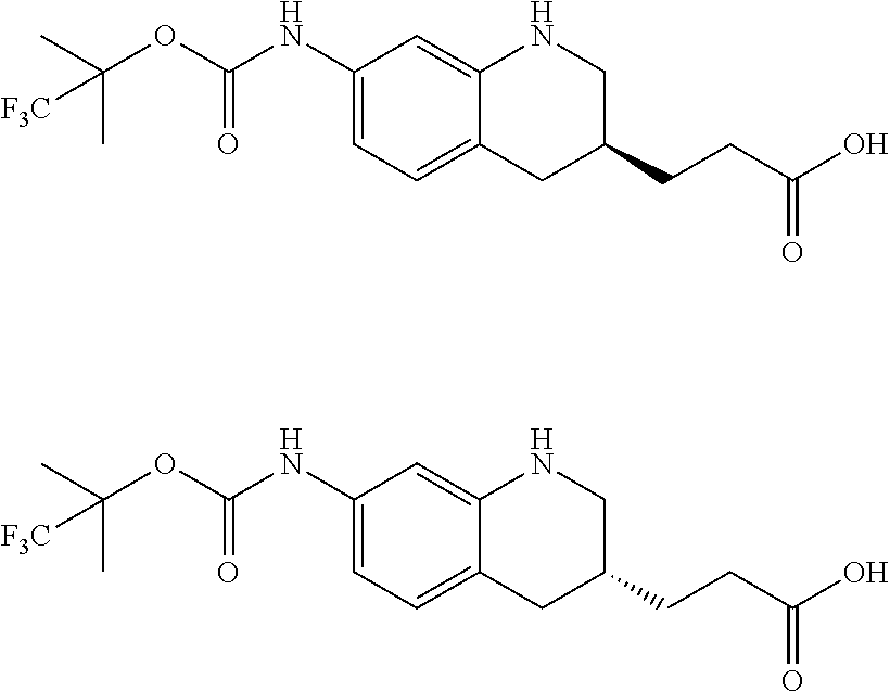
C1(NC(OC(C)(C)[F3C])=O)=CC=C2C(=C1)NCC(CCC(O)=O)C2.C1(NC(OC(C)(C)[F3C])=O)=CC=C2C(=C1)NCC(CCC(O)=O)C2
